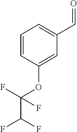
C1=CC(OC(C(F)F)(F)F)=CC(C=O)=C1
